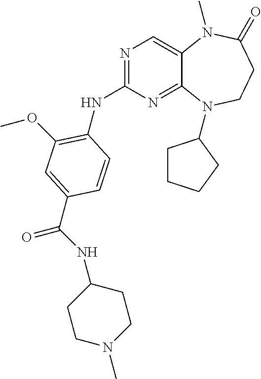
N1=C(NC2=C(OC)C=C(C(NC3CCN(C)CC3)=O)C=C2)N=C2C(=C1)N(C)C(=O)CCN2C1CCCC1
